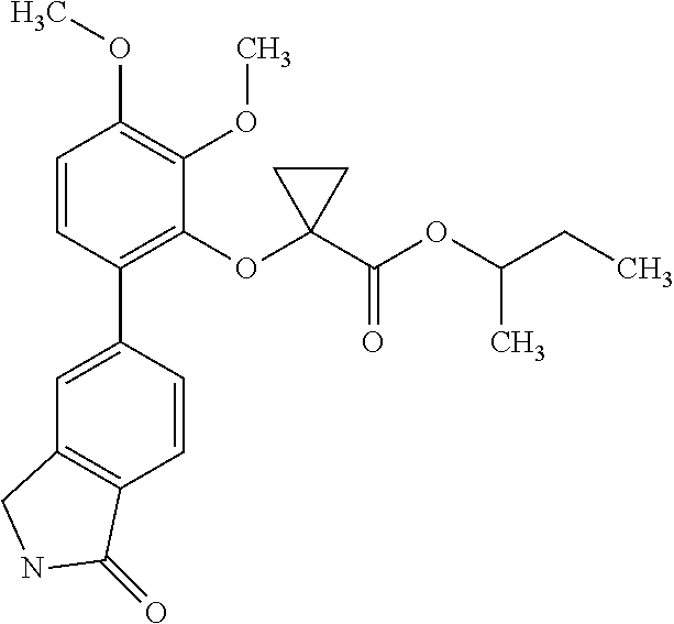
C1=C(C2=C(OC3(C(OC(CC)C)=O)CC3)C(OC)=C(OC)C=C2)C=CC2=C1CNC2=O
